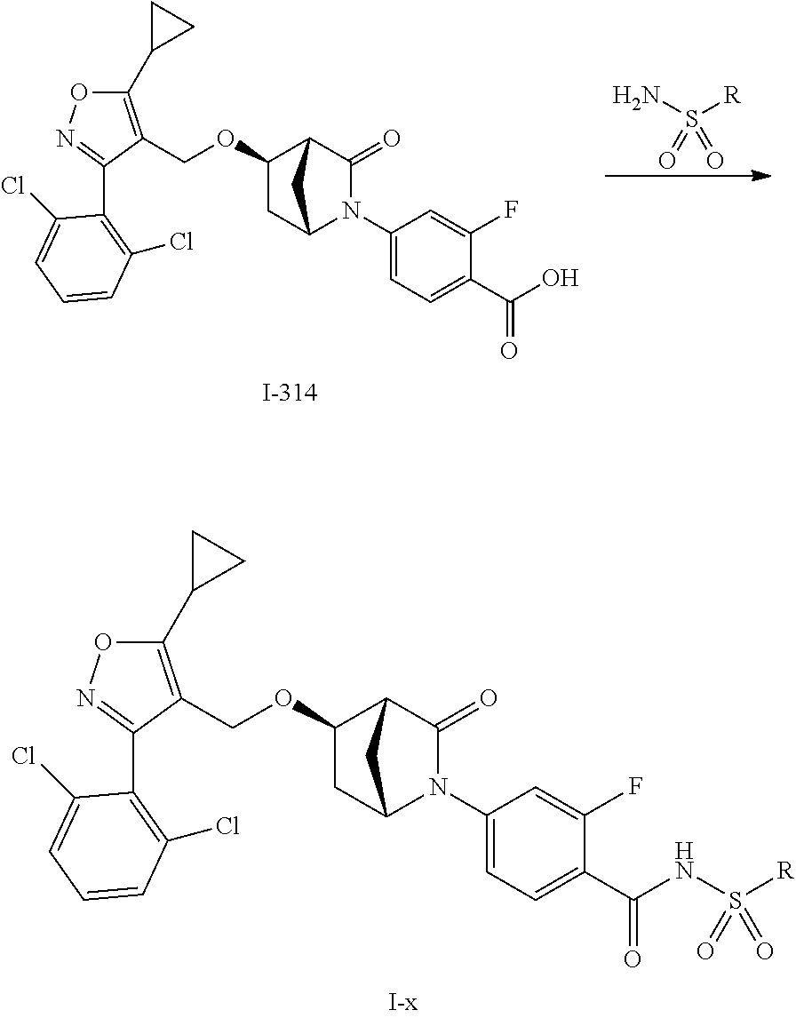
C1(OCC2=C(C3CC3)ON=C2C2=C(Cl)C=CC=C2Cl)CC2CC1C(=O)N2C1=CC=C(C(NS([R])(=O)=O)=O)C(F)=C1.NS([R])(=O)=O.C1(OCC2=C(C3CC3)ON=C2C2=C(Cl)C=CC=C2Cl)CC2CC1C(=O)N2C1=CC=C(C(O)=O)C(F)=C1
